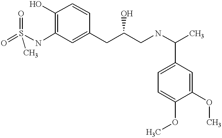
O=S(NC1=C(O)C=CC(CC(CNC(C2=CC=C(OC)C(OC)=C2)C)O)=C1)(=O)C
